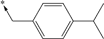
C1=C(C->*)C=CC(C(C)C)=C1
